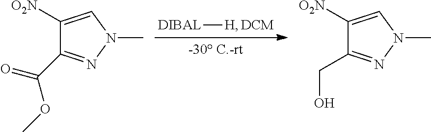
[DIBAL][H].C1([O2N])=CN(C)N=C1C(=O)OC.C1([O2N])=CN(C)N=C1CO
